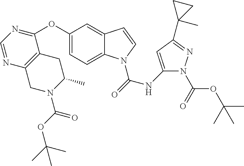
C1=NC2=C(C(OC3=CC=C4C(=C3)C=CN4C(=O)NC3=CC(C4(C)CC4)=NN3C(=O)OC(C)(C)C)=N1)CC(C)N(C(OC(C)(C)C)=O)C2
